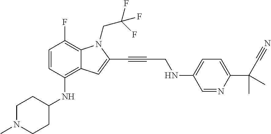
C1=CC(NC2CCN(C)CC2)=C2C(=C1F)N(CC(F)(F)F)C(C#CCNC1=CC=C(C(C)(C)C#N)N=C1)=C2
